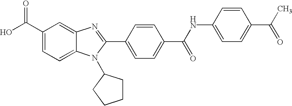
C1(C(O)=O)=CC=C2C(=C1)N=C(C1=CC=C(C(=O)NC3=CC=C(C(C)=O)C=C3)C=C1)N2C1CCCC1
